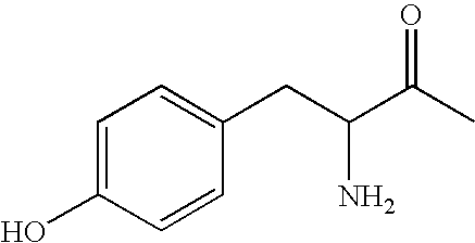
C1=C(O)C=CC(CC(C(C)=O)N)=C1
